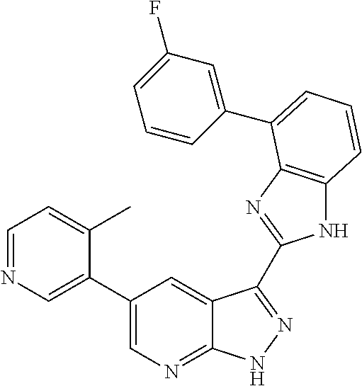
C1(C2=CN=CC=C2C)=CN=C2C(=C1)C(C1=NC3=C(N1)C=CC=C3C1=CC(F)=CC=C1)=NN2
